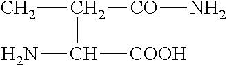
NC([COOH])C(C)[CO]N
